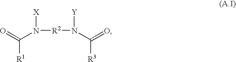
N([R2]N(C([R3])=O)[Y])(C([R1])=O)[X]
